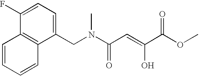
C1=C(F)C2=C(C(CN(C(C=C(C(OC)=O)O)=O)C)=C1)C=CC=C2
